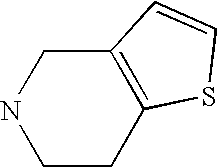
C1CC2=C(CN1)C=CS2
